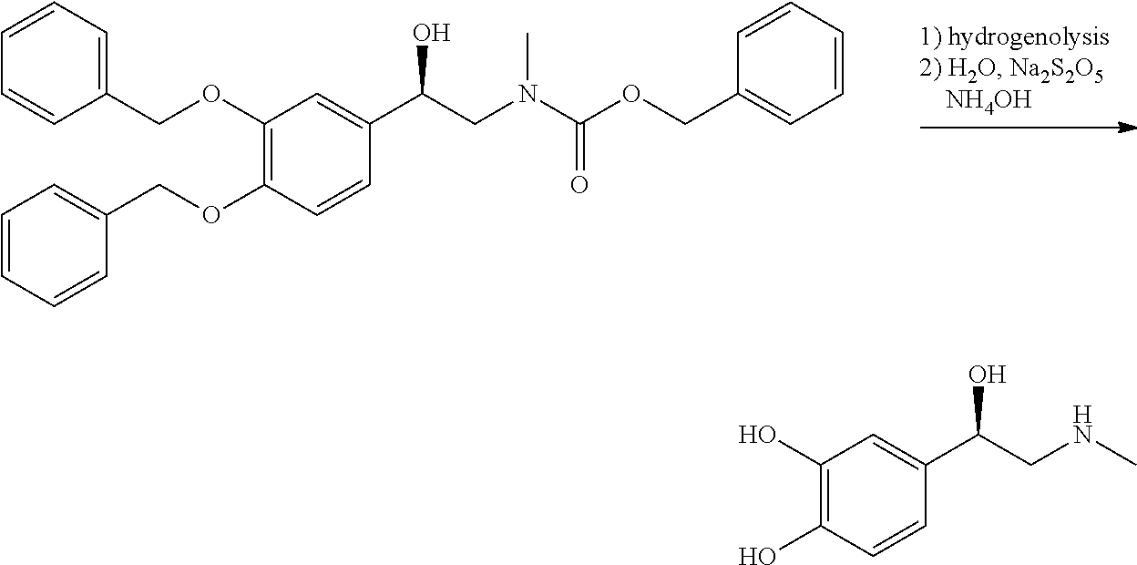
C1(OCC2=CC=CC=C2)=C(OCC2=CC=CC=C2)C=CC(C(CN(C(OCC2=CC=CC=C2)=O)C)O)=C1.C1(O)=C(O)C=CC(C(CNC)O)=C1
